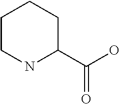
C1CNC(C(O)=O)CC1
